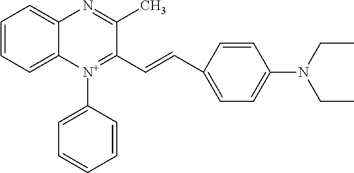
C1=CC=C2C(=C1)N=C(C)C(C=CC1=CC=C(N(CC)CC)C=C1)=[N+]2C1=CC=CC=C1
